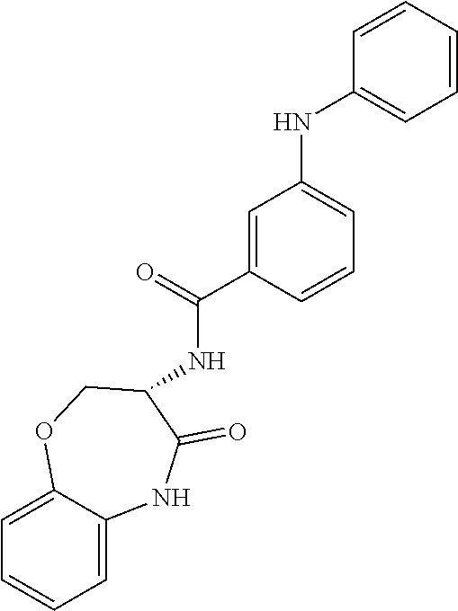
C1=C2C(=CC=C1)NC(=O)C(NC(=O)C1=CC(NC3=CC=CC=C3)=CC=C1)CO2
